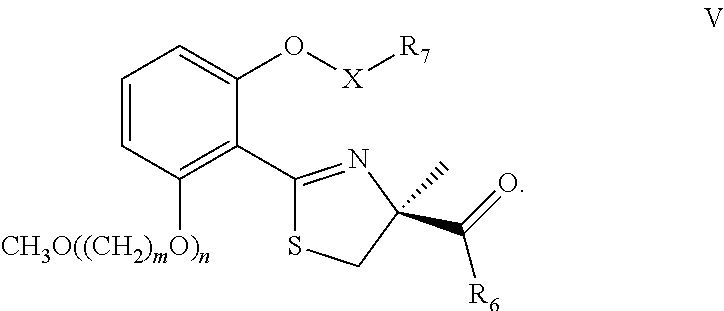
C1=CC([CH3O((CH2)mO)n])=C(C2=NC(C(=O)[R6])(C)CS2)C(O[X][R7])=C1
